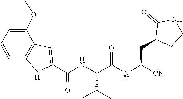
O(C)C1=CC=CC2=C1C=C(C(NC(C(=O)NC(CC1C(=O)NCC1)[CN])C(C)C)=O)N2
